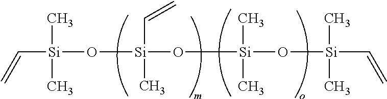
C([Si](O[Si](O[Si](O[Si](C=C)(C)C)(C)C)(C=C)C)(C)C)=C
